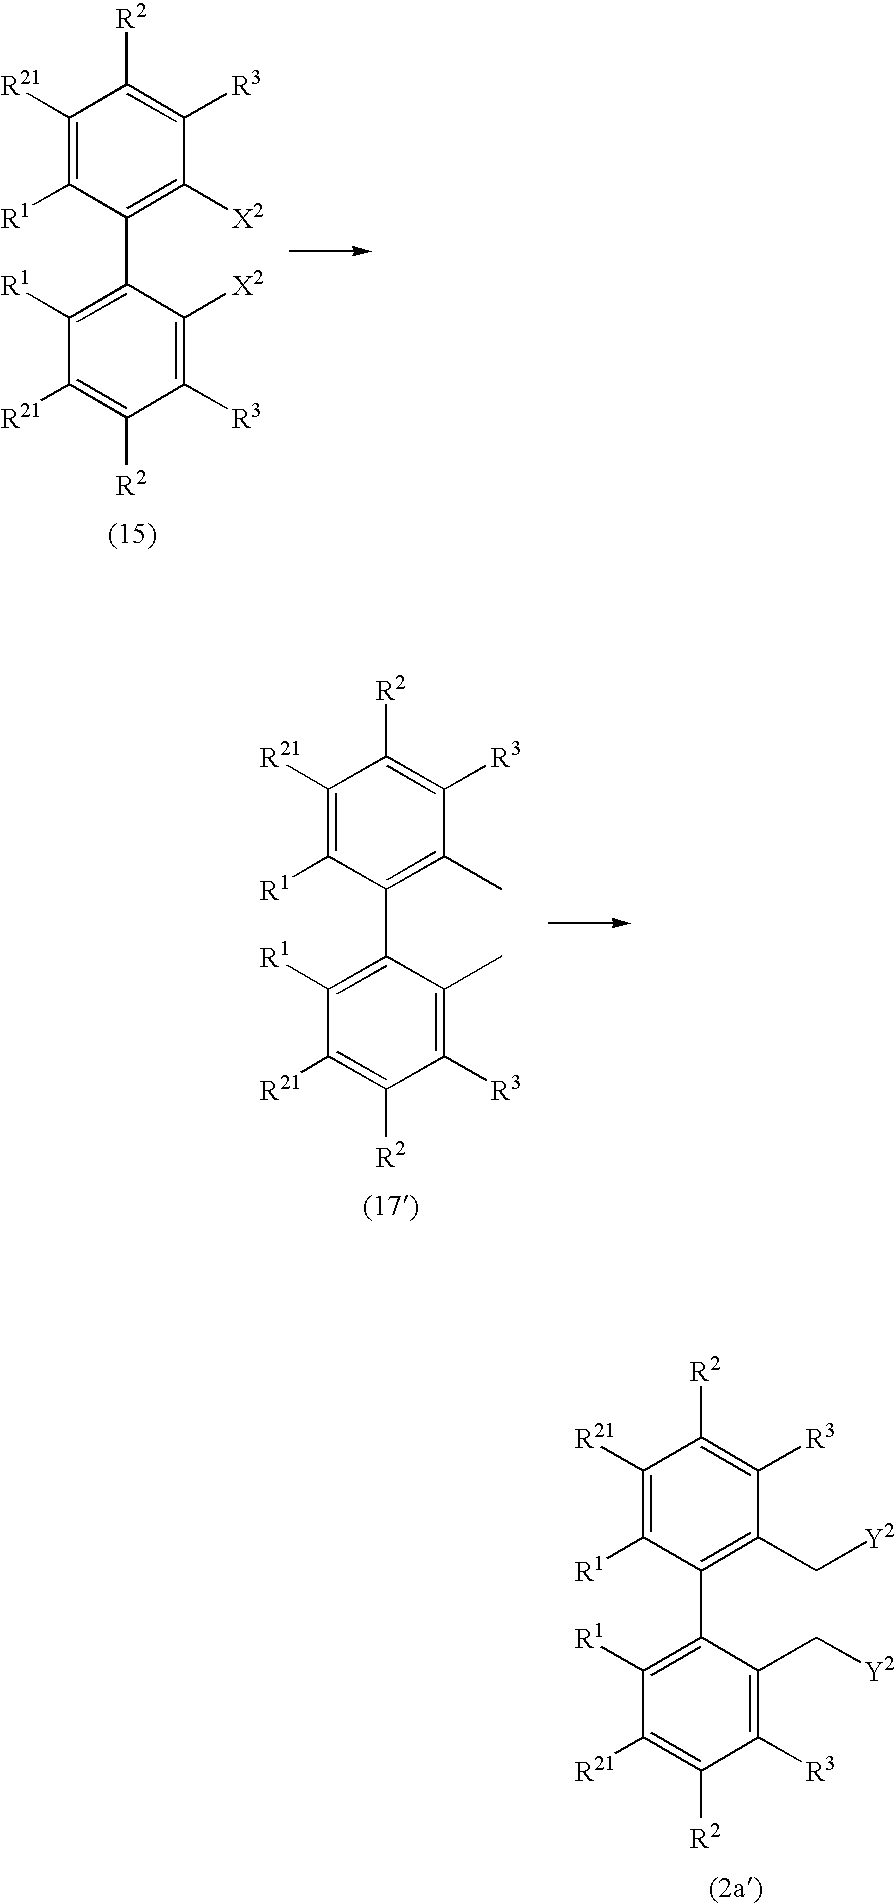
C1([R21])=C([R1])C(C2=C([R1])C([R21])=C([R2])C([R3])=C2C[Y2])=C(C[Y2])C([R3])=C1[R2].C1([R21])=C([R1])C(C2=C([R1])C([R21])=C([R2])C([R3])=C2[X2])=C([X2])C([R3])=C1[R2].C1([R21])=C([R1])C(C2=C([R1])C([R21])=C([R2])C([R3])=C2C)=C(C)C([R3])=C1[R2]
